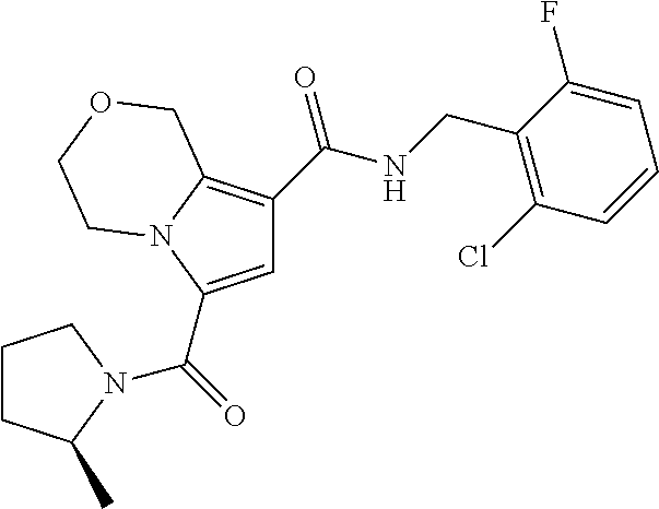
C1=C(C(=O)N2C(C)CCC2)N2C(=C1C(=O)NCC1=C(Cl)C=CC=C1F)COCC2
